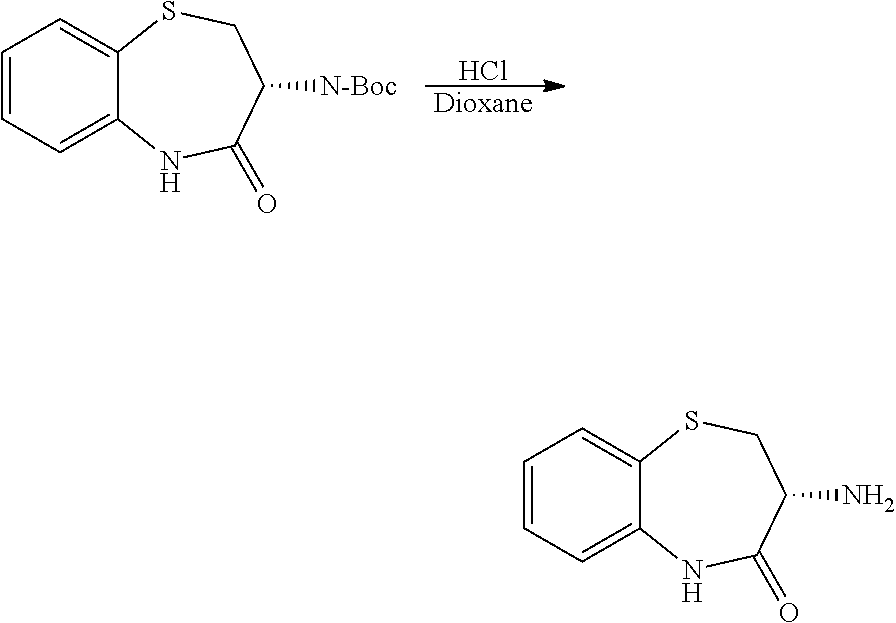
Cl.[Dioxane].C1=CC=C2C(=C1)SCC([N-Boc])C(=O)N2.C1=CC=C2C(=C1)SCC(N)C(=O)N2
